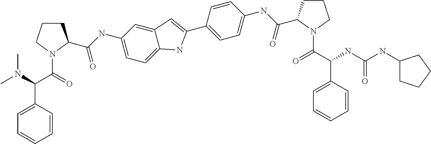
CN(C(C(=O)N1CCCC1C(NC1=CC=C2C(=C1)C=C(C1=CC=C(NC(=O)C3CCCN3C(C(NC(NC3CCCC3)=O)C3=CC=CC=C3)=O)C=C1)N2)=O)C1=CC=CC=C1)C
